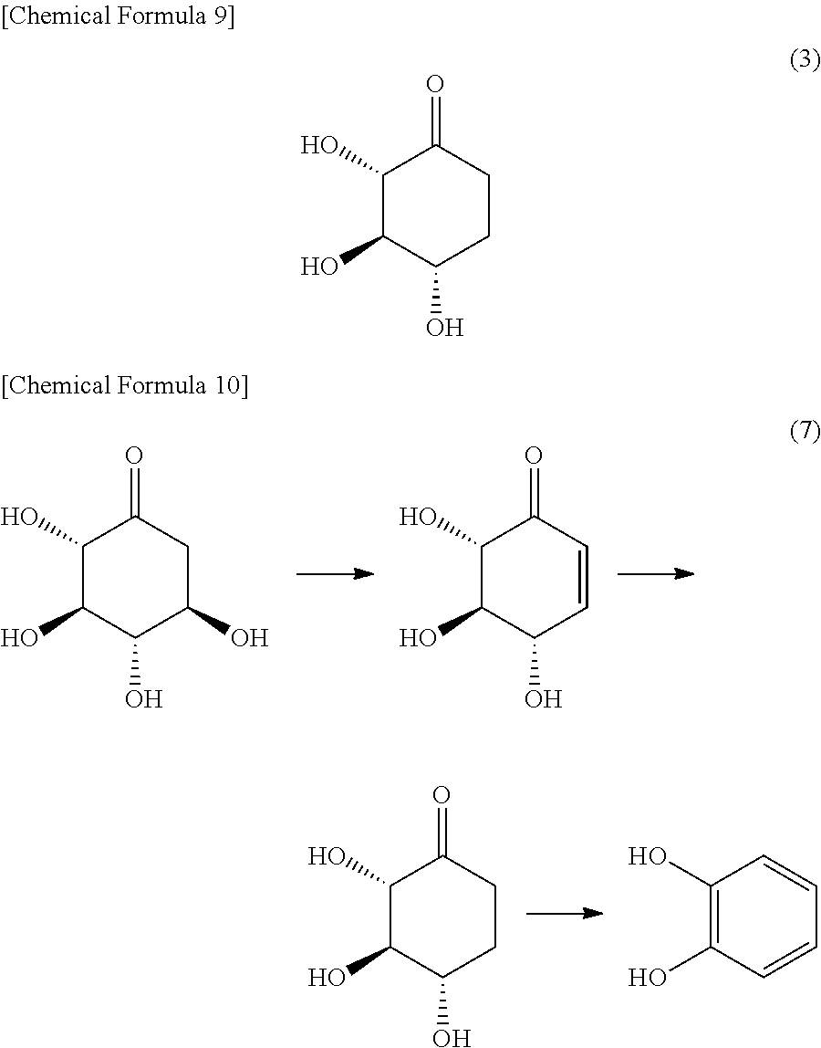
C1(O)C(O)C(O)C(O)CC1=O.C1(O)C(O)C(O)C=CC1=O.C1(O)C(O)C(O)CCC1=O.C1(O)=C(O)C=CC=C1.C1(O)C(O)C(O)CCC1=O
